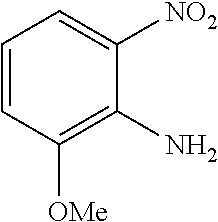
C1=CC([OMe])=C(N)C([NO2])=C1
